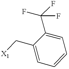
C1=C(C[X1])C(C(F)(F)F)=CC=C1
